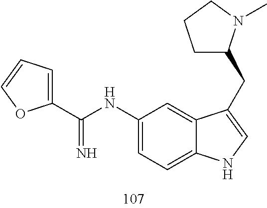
C1(NC(=N)C2=CC=CO2)=CC=C2C(=C1)C(CC1CCCN1C)=CN2
